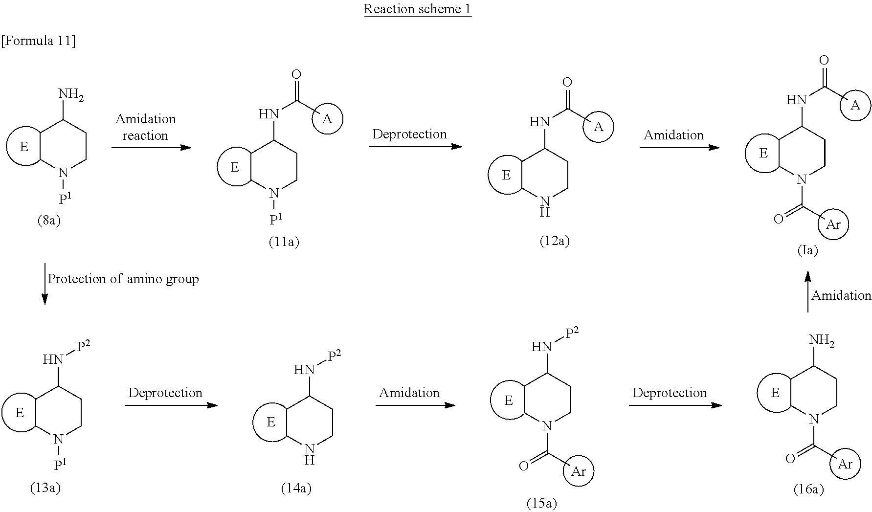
C1CN([P1])CCC1N.C1CN([P1])CCC1NC(=O)C.[A].C1CNCCC1NC(=O)C.[A].[A].C1CN(C(=O)C)CCC1NC(=O)C.[Ar].C1CN(C(=O)C)CCC1N.[Ar].C1CN(C(=O)C)CCC1N[P2].[Ar].C1CNCCC1N[P2].C1CN([P1])CCC1N[P2]
